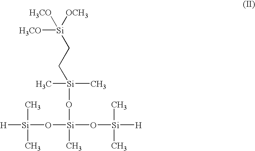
[H][Si](O[Si](O[Si](C)(C)CC[Si]([H3CO])([H3CO])[OCH3])(C)O[Si](C)(C)[H])(C)C
